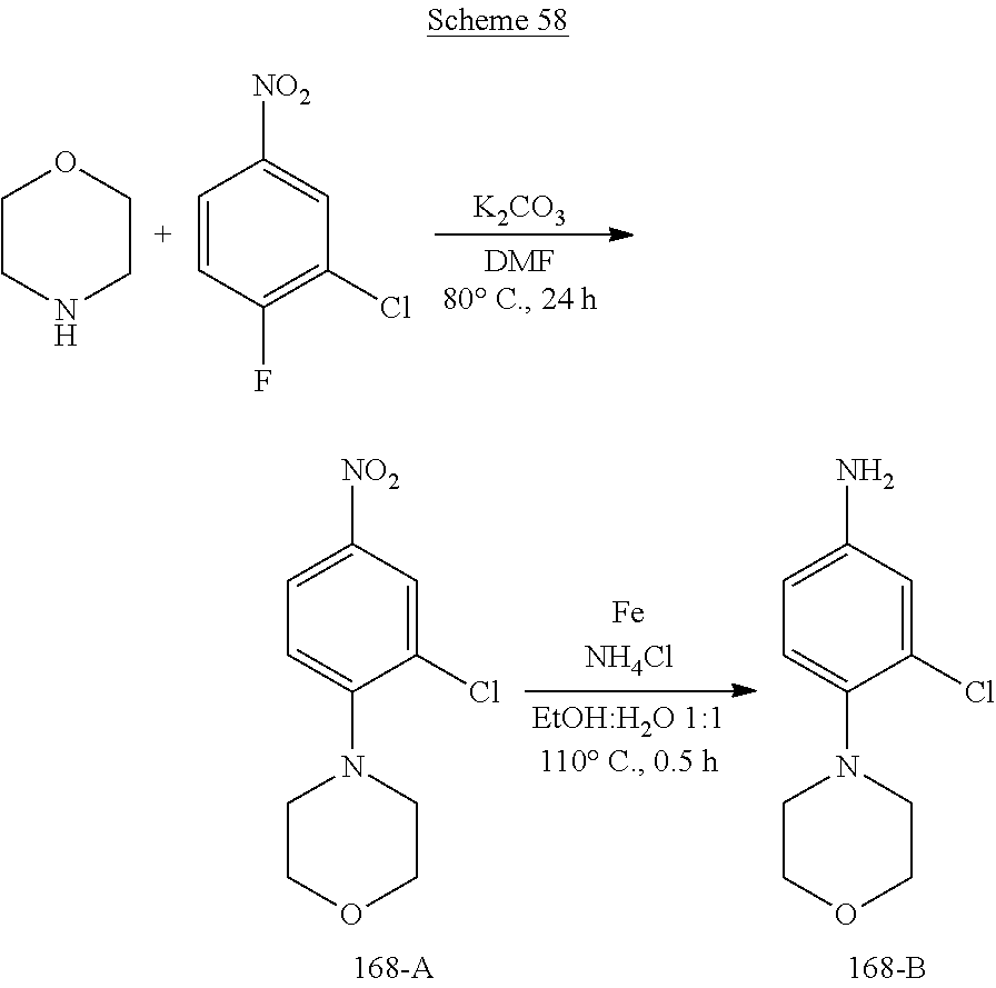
[K2CO3].C1CNCCO1.C1=CC(F)=C(Cl)C=C1[NO2].C1=C([NO2])C=C(Cl)C(N2CCOCC2)=C1.C1=C(N)C=C(Cl)C(N2CCOCC2)=C1
